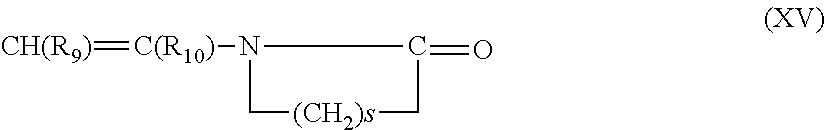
[CH(R9)]=[C(R10)]N1C[(CH2)s]CC1=O
